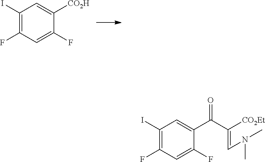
C1(I)=C(F)C=C(F)C([CO2H])=C1.C1(I)=C(F)C=C(F)C(C(C([CO2Et])=CN(C)C)=O)=C1
